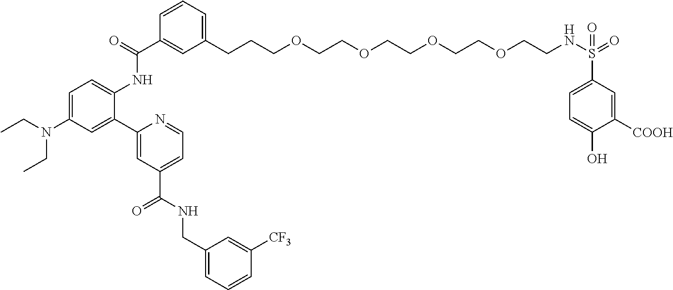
C1(CCCOCCOCCOCCOCCNS(C2=CC=C(O)C([COOH])=C2)(=O)=O)=CC=CC(C(=O)NC2=CC=C(N(CC)CC)C=C2C2=CC(C(=O)NCC3=CC=CC([CF3])=C3)=CC=N2)=C1
